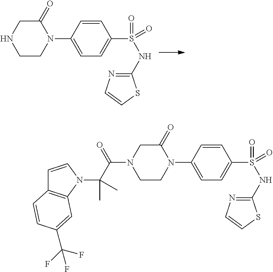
N1(C2=CC=C(S(=O)(NC3=NC=CS3)=O)C=C2)C(=O)CNCC1.N1(C2=CC=C(S(=O)(NC3=NC=CS3)=O)C=C2)C(=O)CN(C(=O)C(C)(N2C=CC3=C2C=C(C(F)(F)F)C=C3)C)CC1
